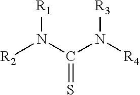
[R2]N(C(N([R4])[R3])=S)[R1]
